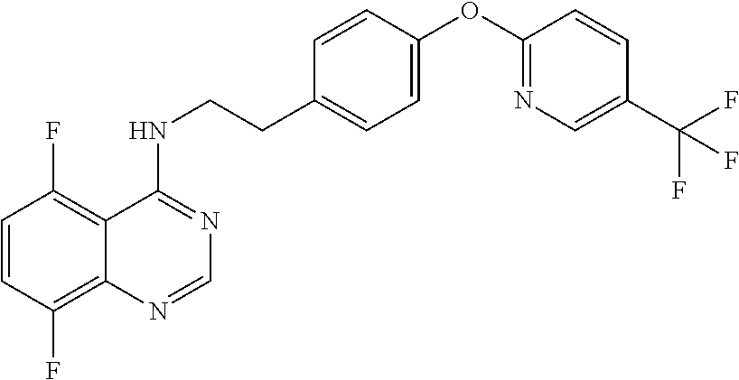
C1=CC(F)=C2C(=C1F)C(NCCC1=CC=C(OC3=NC=C(C(F)(F)F)C=C3)C=C1)=NC=N2
